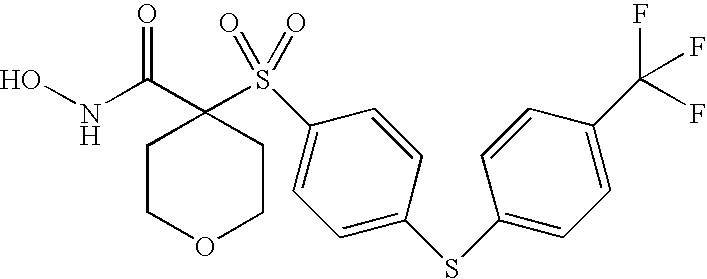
N(C(C1(S(C2=CC=C(SC3=CC=C(C(F)(F)F)C=C3)C=C2)(=O)=O)CCOCC1)=O)O
